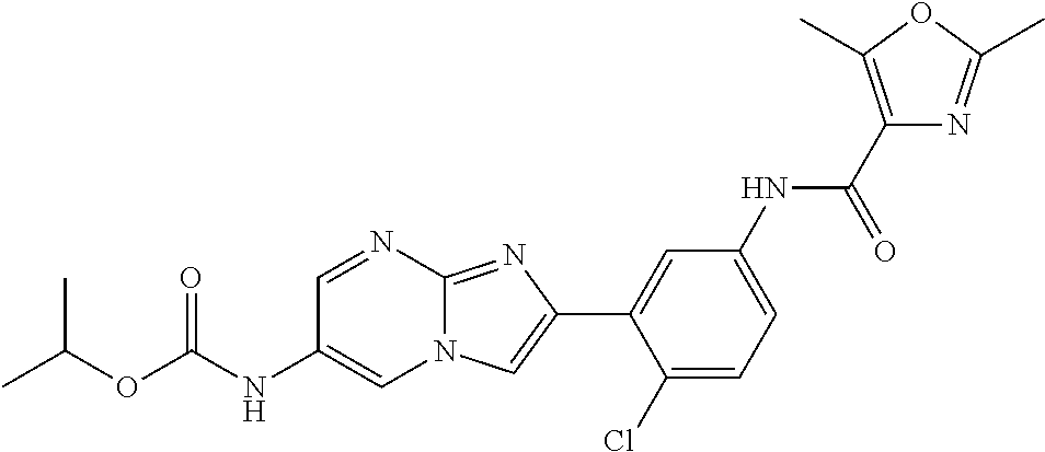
C1=NC2=NC(C3=CC(NC(C4=C(C)OC(C)=N4)=O)=CC=C3Cl)=CN2C=C1NC(OC(C)C)=O
